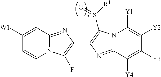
C1([W1])=CC2=NC(C3=C(S([R1])=O)N4C(=N3)C([Y4])=C([Y3])C([Y2])=C4[Y1])=C(F)N2C=C1
